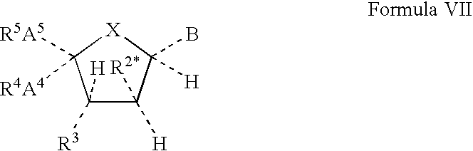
C1([H])([R3])C([H])([R2*])C(B)([H])[X]C1([R5A5])[R4A4]
